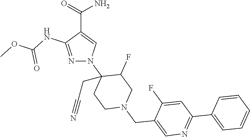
C(C1=CN(C2(CC#N)CCN(CC3=CN=C(C4=CC=CC=C4)C=C3F)CC2F)N=C1NC(OC)=O)(=O)N
